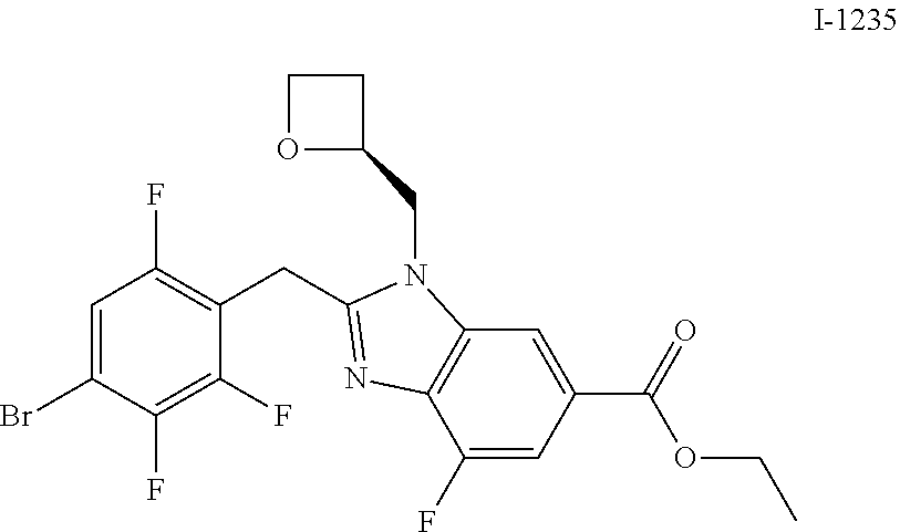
C1=C(Br)C(F)=C(F)C(CC2=NC3=C(N2CC2CCO2)C=C(C(OCC)=O)C=C3F)=C1F
